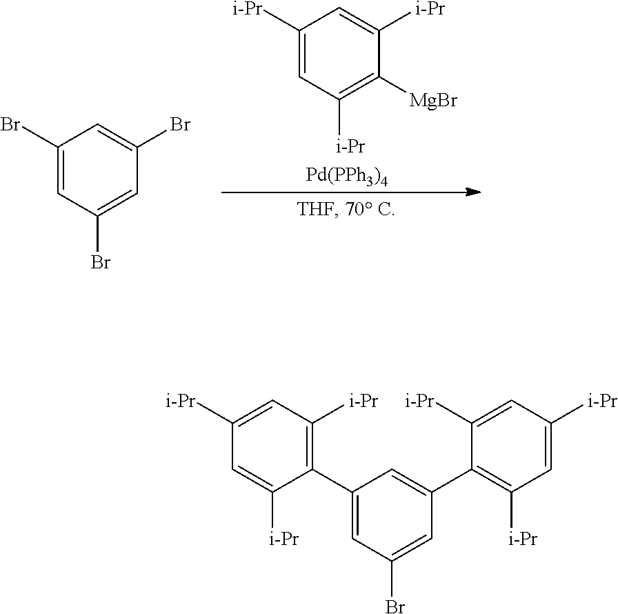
C1(Br)=CC(Br)=CC(Br)=C1.C1([i-Pr])=CC([i-Pr])=C([MgBr])C([i-Pr])=C1.[Pd(PPh3)4].C1(C2=C([i-Pr])C=C([i-Pr])C=C2[i-Pr])=CC(Br)=CC(C2=C([i-Pr])C=C([i-Pr])C=C2[i-Pr])=C1
